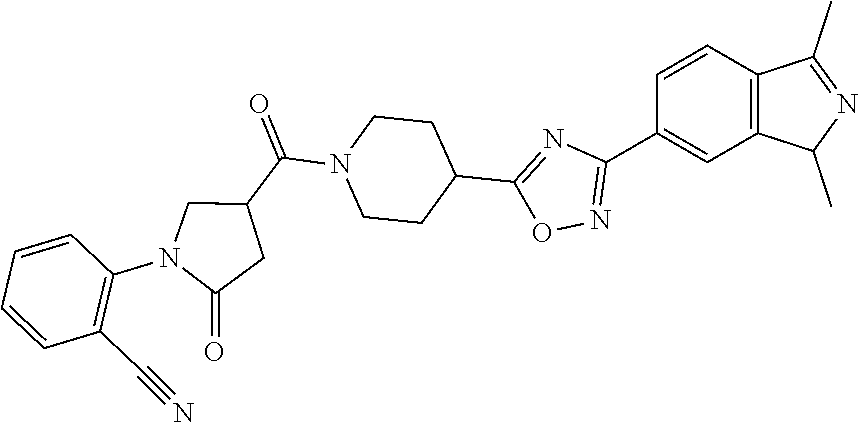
C1=CC2=C(C=C1C1=NOC(C3CCN(C(=O)C4CN(C5=C(C#N)C=CC=C5)C(=O)C4)CC3)=N1)C(C)N=C2C
